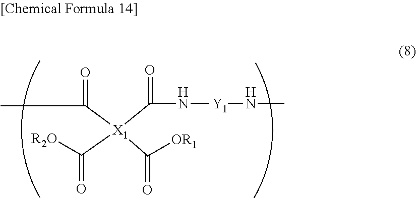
[Y1](NC(=O)[X1](C(=O)C)(C([OR1])=O)C([R2O])=O)NC
